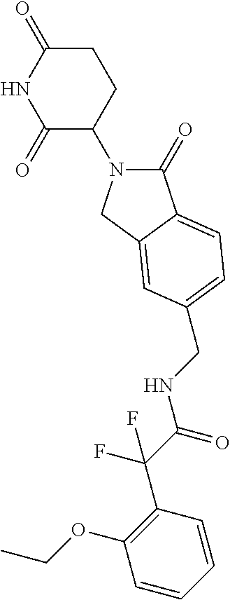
C1(=O)N(C2CCC(=O)NC2=O)CC2=CC(CNC(C(F)(C3=C(OCC)C=CC=C3)F)=O)=CC=C12
